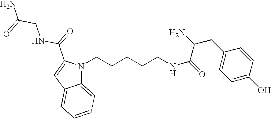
NC(=O)CNC(=O)C1=CC2=CC=CC=C2N1CCCCCNC(=O)C(N)CC1=CC=C(O)C=C1
